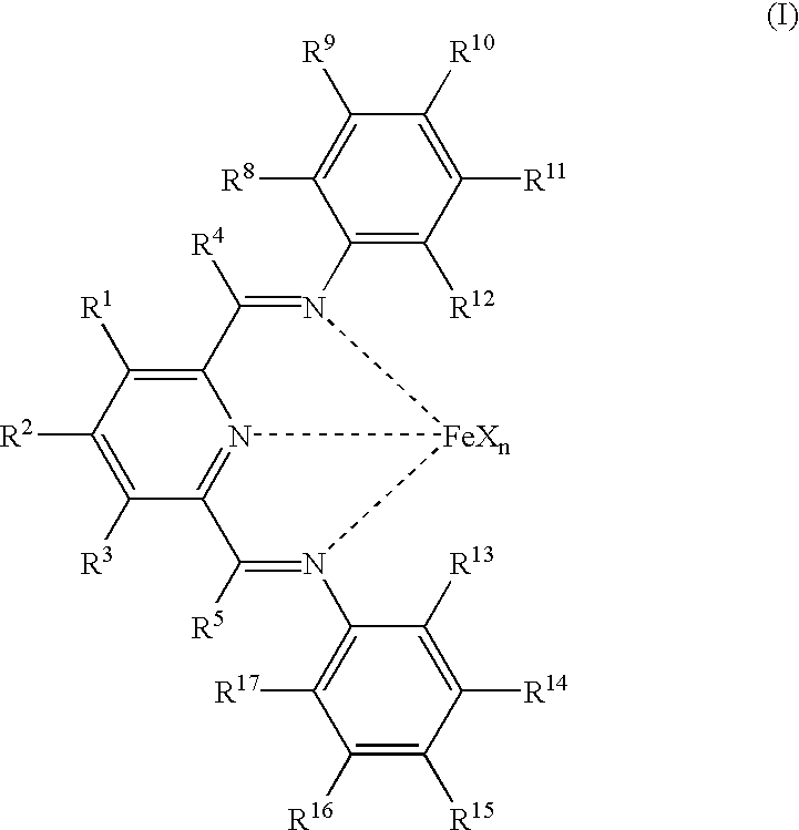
C12=C([R1])C([R2])=C([R3])C3=N1[FeXn](N(C1=C([R17])C([R16])=C([R15])C([R14])=C1[R13])=C3[R5])N(C1=C([R12])C([R11])=C([R10])C([R9])=C1[R8])=C2[R4]
